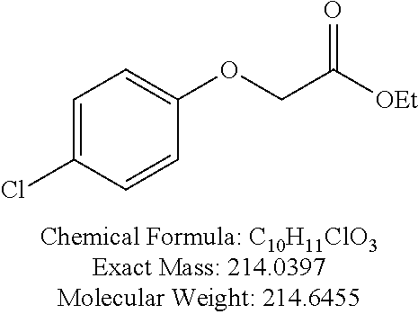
C1=C(Cl)C=CC(OCC([OEt])=O)=C1
